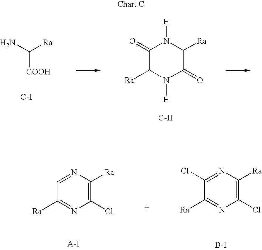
C([Ra])(N)[COOH].[C-I].C1(=O)C([Ra])N([H])C(=O)C([Ra])N1[H].[C-II].C1([Ra])=NC(Cl)=C([Ra])N=C1.C1([Ra])=NC(Cl)=C([Ra])N=C1Cl.[B-I]
